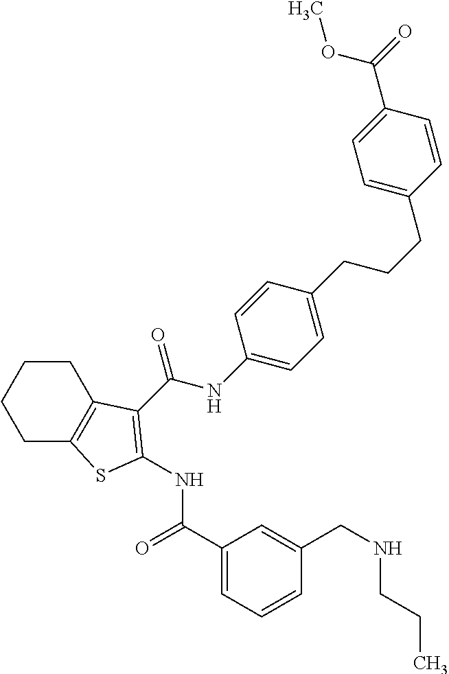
C1(C(=O)NC2=C(C(NC3=CC=C(CCCC4=CC=C(C(=O)OC)C=C4)C=C3)=O)C3=C(CCCC3)S2)=CC=CC(CNCCC)=C1
